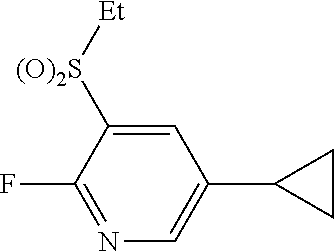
C1=C([(O)2S][Et])C(F)=NC=C1C1CC1
